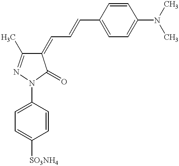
C1=C(N2C(=O)C(=CC=CC3=CC=C(N(C)C)C=C3)C(C)=N2)C=CC([SO3NH4])=C1
